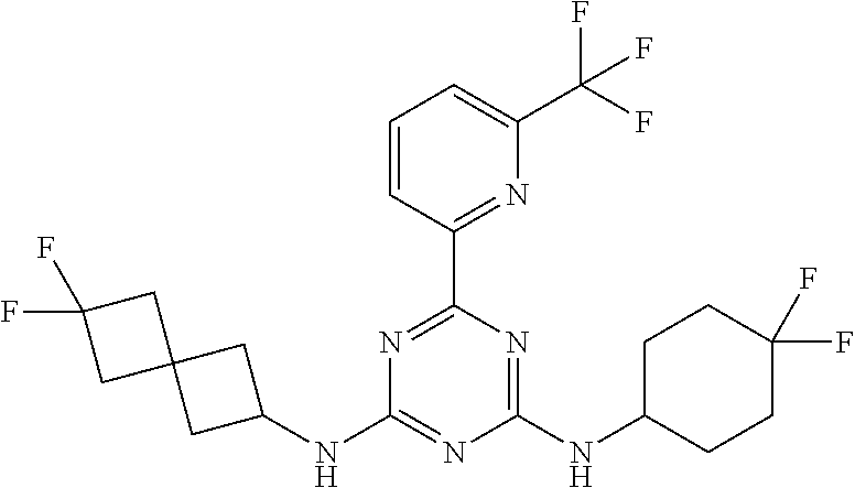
N1=C(C2=NC(C(F)(F)F)=CC=C2)N=C(NC2CCC(F)(F)CC2)N=C1NC1CC2(C1)CC(F)(F)C2
